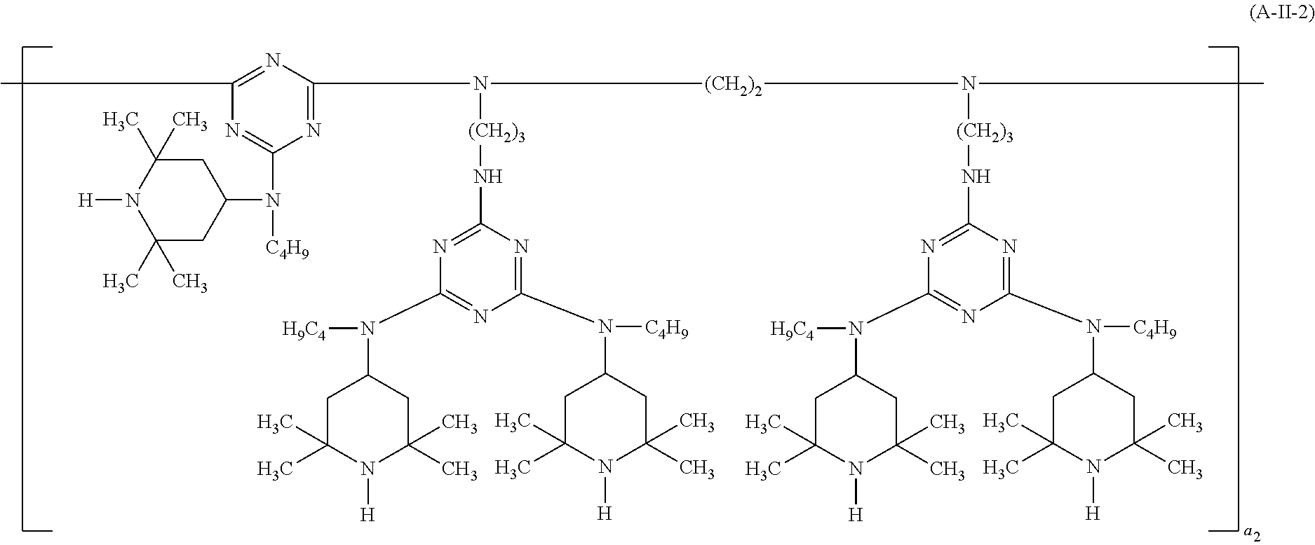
CC1=NC(N([(CH2)3]NC2=NC(N([H9C4])C3CC(C)(C)N([H])C(C)(C)C3)=NC(N([C4H9])C3CC(C)(C)N([H])C(C)(C)C3)=N2)[(CH2)2]N([(CH2)3]NC2=NC(N([H9C4])C3CC(C)(C)N([H])C(C)(C)C3)=NC(N([C4H9])C3CC(C)(C)N([H])C(C)(C)C3)=N2)C)=NC(N([C4H9])C2CC(C)(C)N([H])C(C)(C)C2)=N1
